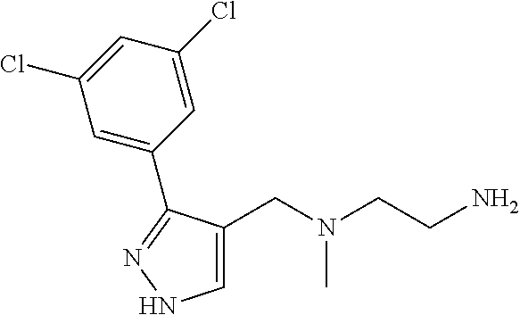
C1=C(CN(CCN)C)C(C2=CC(Cl)=CC(Cl)=C2)=NN1
